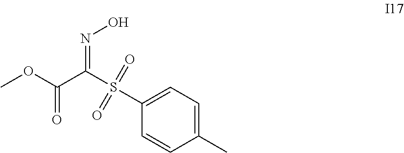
O=C(OC)C(S(=O)(=O)C1=CC=C(C)C=C1)=NO
